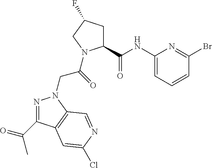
N1=C(C(=O)C)C2=C(N1CC(=O)N1C(C(NC3=CC=CC(Br)=N3)=O)CC(F)C1)C=NC(Cl)=C2
